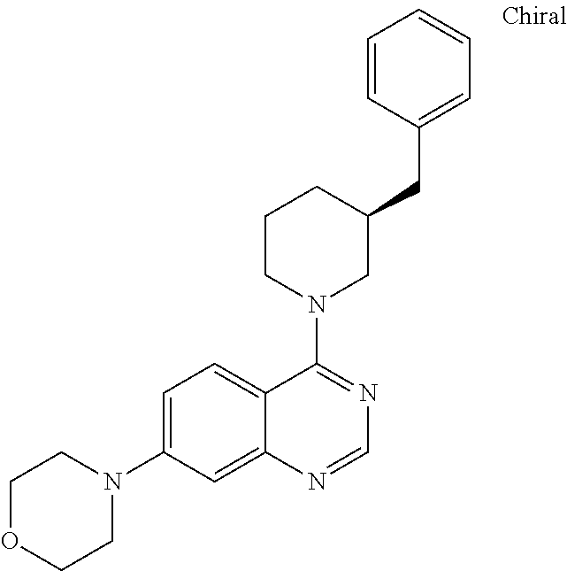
C1OCCN(C2=CC=C3C(=C2)N=CN=C3N2CC(CC3=CC=CC=C3)CCC2)C1
